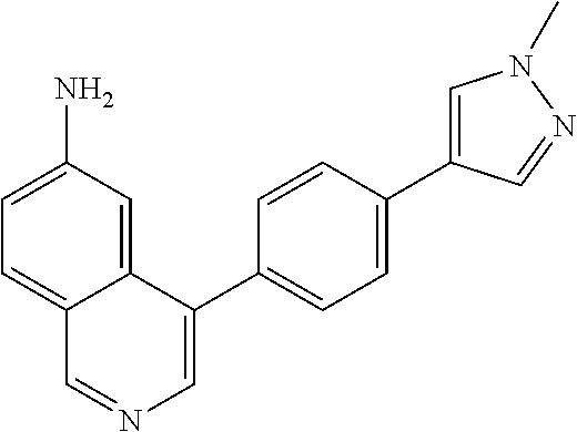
C1=C(N)C=C2C(=C1)C=NC=C2C1=CC=C(C2=CN(C)N=C2)C=C1
